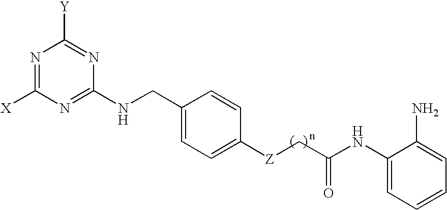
N1=C([X])N=C(NCC2=CC=C([Z]CC(NC3=CC=CC=C3N)=O)C=C2)N=C1[Y]
